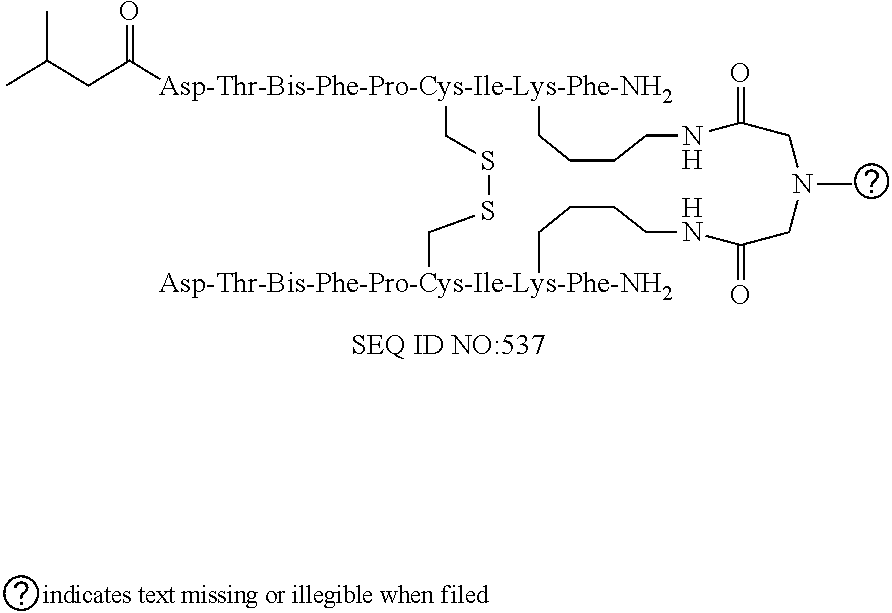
CC(CC([Asp-Thr-Bis-Phe-Pro-Cys-Ile-Lys-Phe-NH2]1CSSC[Asp-Thr-Bis-Phe-Pro-Cys-Ile-Lys-Phe-NH2]CCCCNC(=O)CN(C)CC(=O)NCCCC1)=O)C
